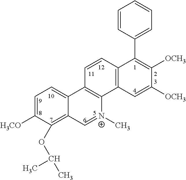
C1=C([H3CO])C(OC(C)C)=C2C(=C1)C1=C([N+](C)=C2)C2=C(C=C1)C(C1=CC=CC=C1)=C([OCH3])C([OCH3])=C2
